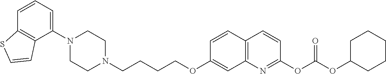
C1(N2CCN(CCCCOC3=CC4=C(C=C3)C=CC(OC(OC3CCCCC3)=O)=N4)CC2)=CC=CC2=C1C=CS2
